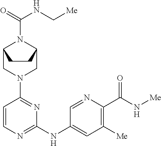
C1=CN=C(NC2=CC([Me])=C(C(N[Me])=O)N=C2)N=C1N1CC2N(C(=O)NC[Me])C(C1)CC2
